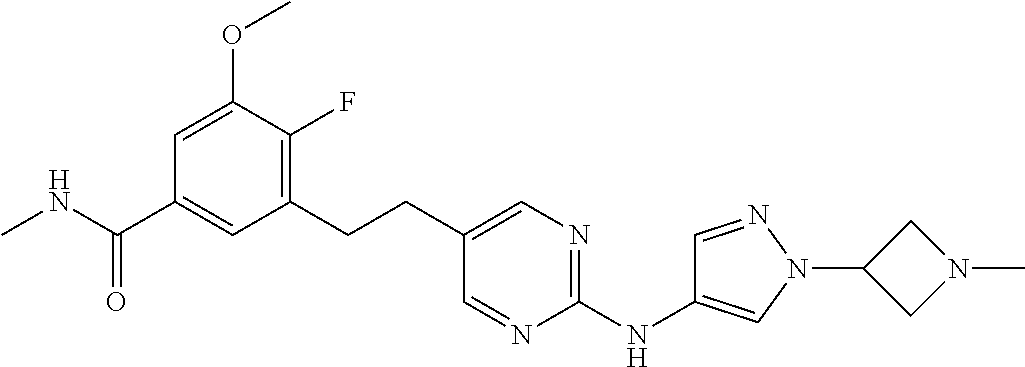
C1(CCC2=CN=C(NC3=CN(C4CN(C)C4)N=C3)N=C2)=C(F)C(OC)=CC(C(NC)=O)=C1
